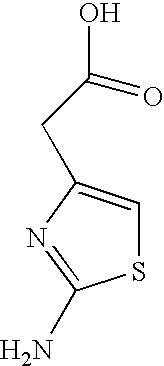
S1C=C(CC(=O)O)N=C1N
